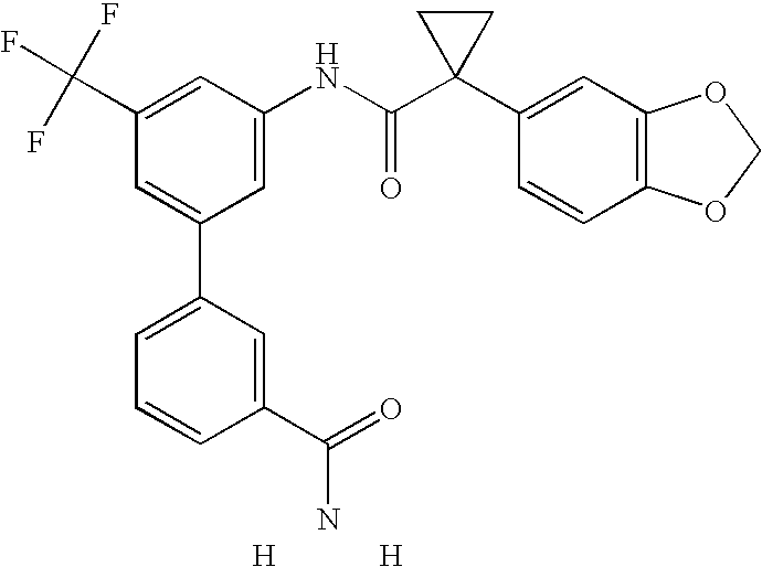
C1(C(F)(F)F)=CC(NC(C2(C3=CC4=C(C=C3)OCO4)CC2)=O)=CC(C2=CC=CC(C(=O)N)=C2)=C1.[H].[H]
